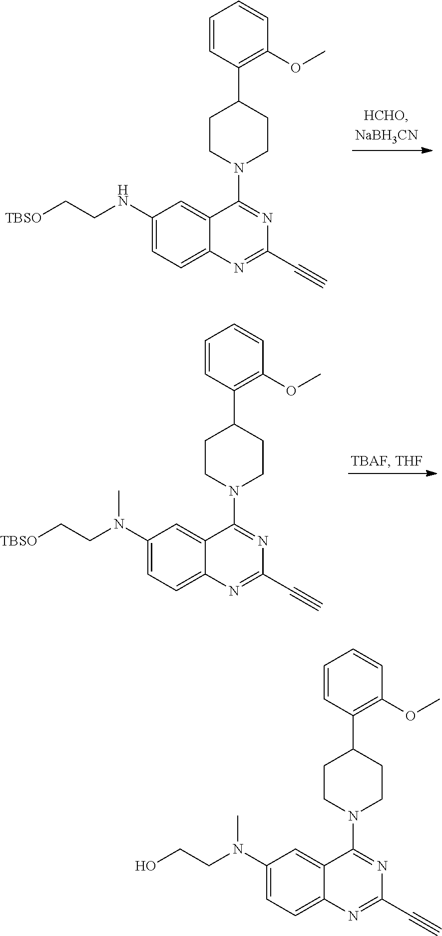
C1=CC(C2CCN(C3=NC(C#C)=NC4=CC=C(NCC[TBSO])C=C34)CC2)=C(OC)C=C1.C1=CC(C2CCN(C3=NC(C#C)=NC4=CC=C(N(CC[TBSO])C)C=C34)CC2)=C(OC)C=C1.C1=CC(C2CCN(C3=NC(C#C)=NC4=CC=C(N(CCO)C)C=C34)CC2)=C(OC)C=C1
